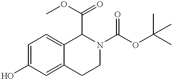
C1=C(O)C=C2C(=C1)C(C(OC)=O)N(C(=O)OC(C)(C)C)CC2
